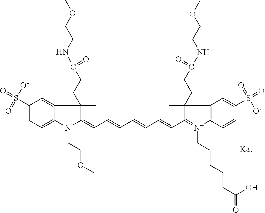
N1(CCOC)C(=CC=CC=CC=CC2=[N+](CCCCCC(=O)O)C3=C(C2(C)CCC(=O)NCCOC)C=C(S(=O)(=O)[O-])C=C3)C(C)(CCC(=O)NCCOC)C2=CC(S(=O)(=O)[O-])=CC=C12
